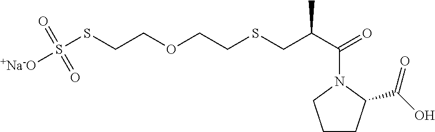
C1CC(C(O)=O)N(C(=O)C(C)CSCCOCCSS([+Na-O])(=O)=O)C1
